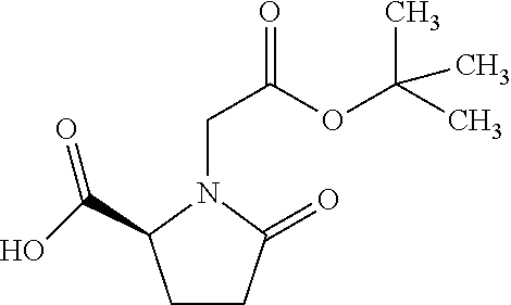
C(CN1C(C(O)=O)CCC1=O)(OC(C)(C)C)=O
